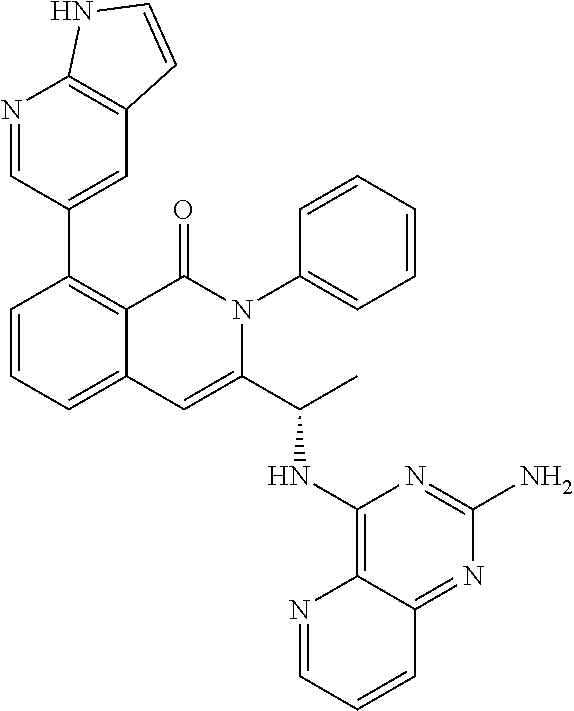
C1=CC=C2C(=C1C1=CC3=C(N=C1)NC=C3)C(=O)N(C1=CC=CC=C1)C(C(NC1=C3C(=NC(N)=N1)C=CC=N3)C)=C2
